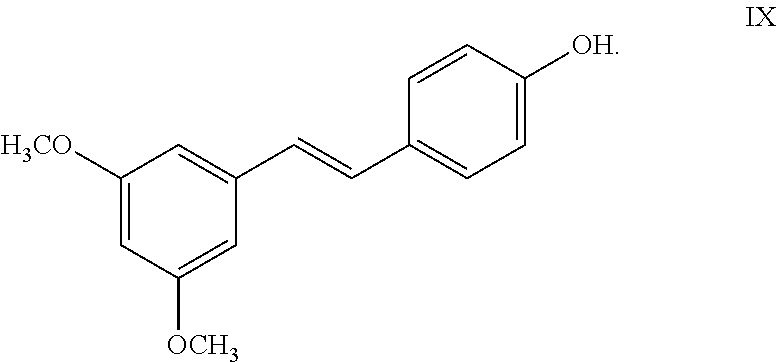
C1([H3CO])=CC([OCH3])=CC(C=CC2=CC=C([OH])C=C2)=C1
